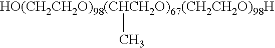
[HO(CH2CH2O)98(CHCH2O)67(CH2CH2O)98H]C
